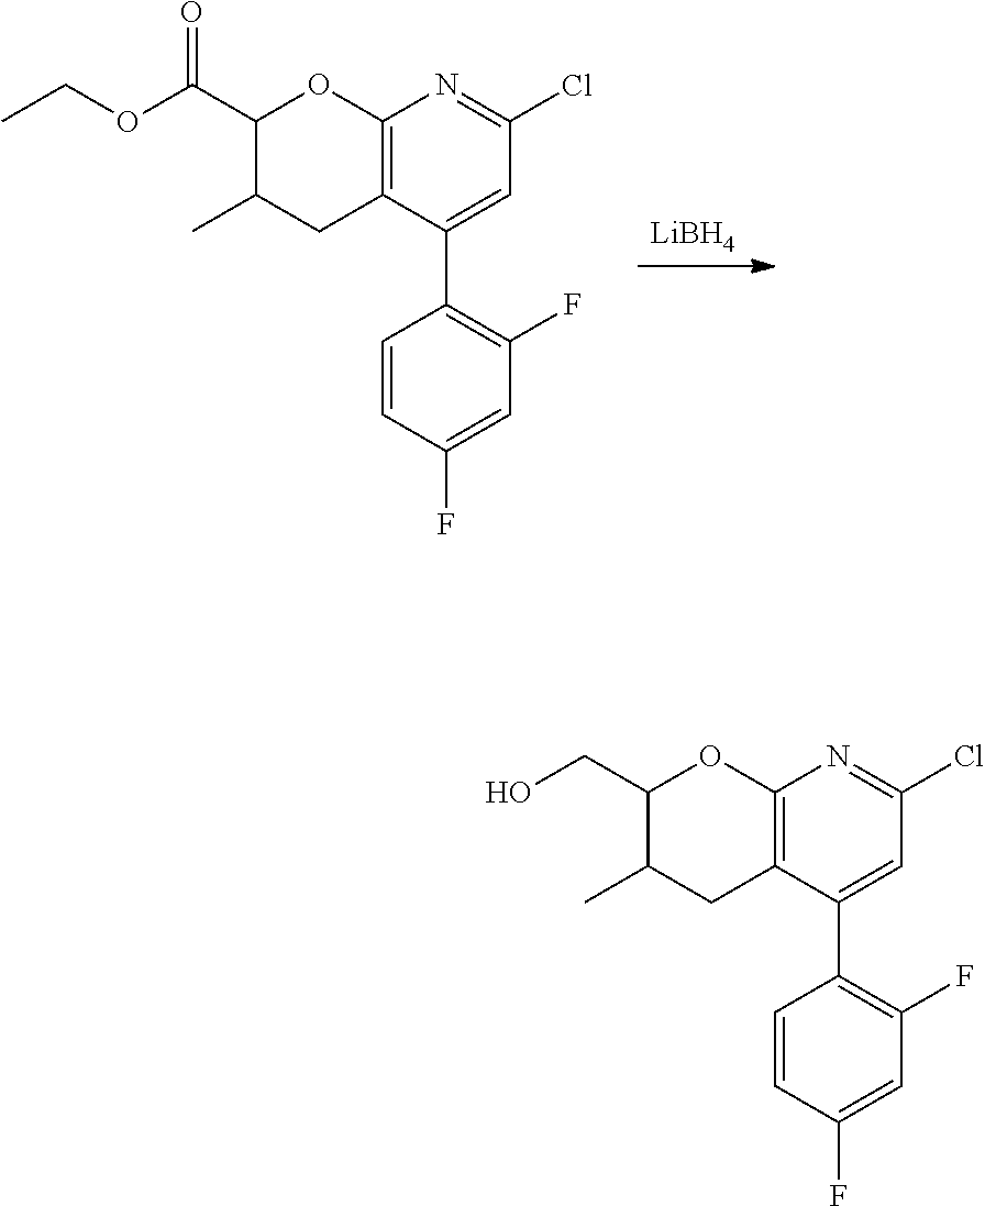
[LiBH4].C1=CC(F)=CC(F)=C1C1=CC(Cl)=NC2=C1CC(C)C(C(OCC)=O)O2.C1=CC(F)=CC(F)=C1C1=CC(Cl)=NC2=C1CC(C)C(CO)O2
